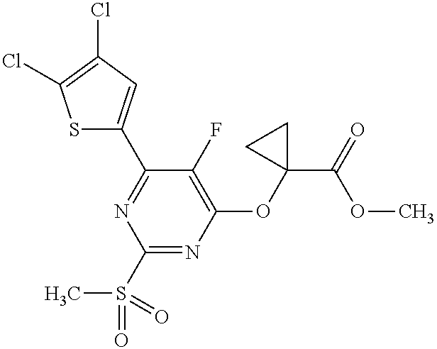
C1(S(C)(=O)=O)=NC(OC2(C(=O)OC)CC2)=C(F)C(C2=CC(Cl)=C(Cl)S2)=N1
